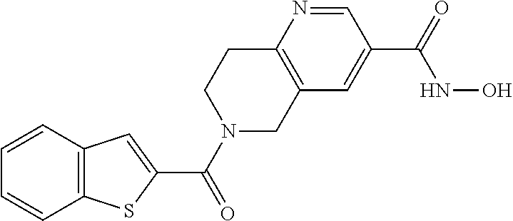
C12=C(C=CC=C1)C=C(C(N1CC3=C(CC1)N=CC(C(=O)NO)=C3)=O)S2
